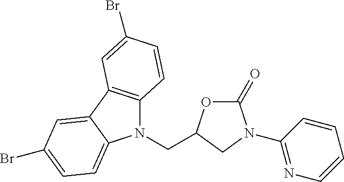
C1(=O)OC(CN2C3=C(C4=CC(Br)=CC=C24)C=C(Br)C=C3)CN1C1=NC=CC=C1
